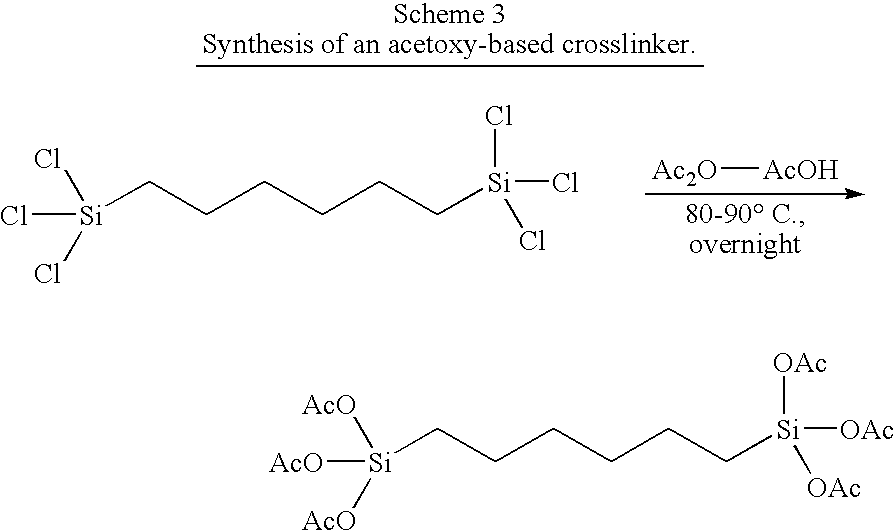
[Ac2O][AcOH].[Si](CCCCCC[Si](Cl)(Cl)Cl)(Cl)(Cl)Cl.[Si](CCCCCC[Si]([OAc])([OAc])[OAc])([AcO])([AcO])[AcO]
